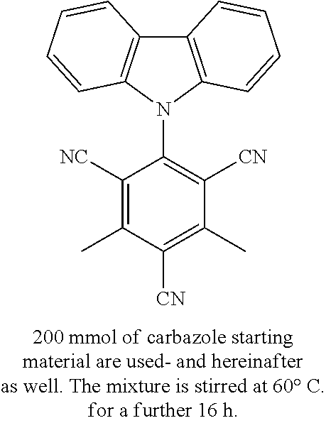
C12=C(N(C3=C([CN])C(C)=C([CN])C(C)=C3[NC])C3=C1C=CC=C3)C=CC=C2
